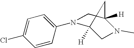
C1(Cl)=CC=C(N2C3([H])CN(C)C([H])(C2)C3)C=C1
